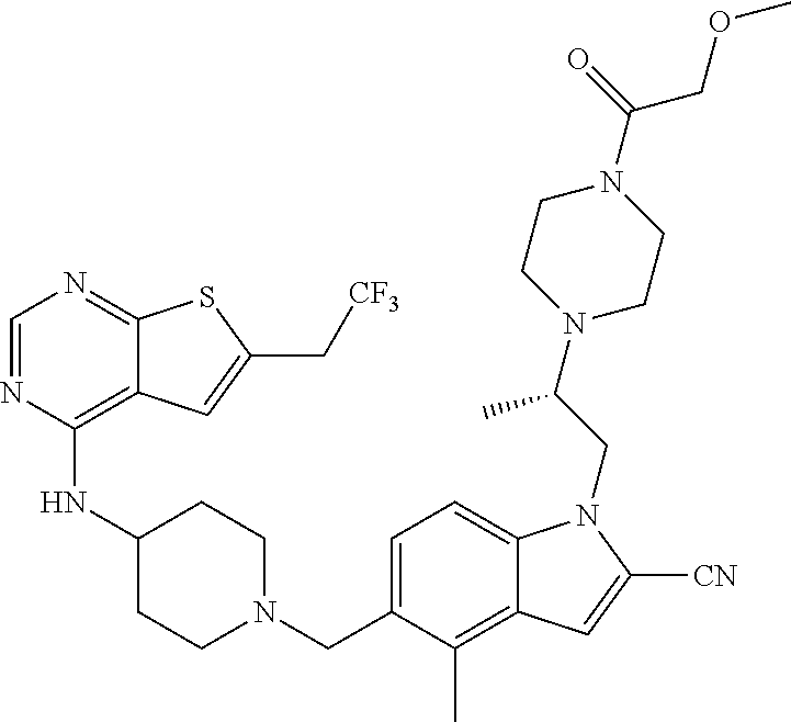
C1=NC(NC2CCN(CC3=CC=C4C(=C3C)C=C([CN])N4CC(N3CCN(C(=O)COC)CC3)C)CC2)=C2C(=N1)SC(C[CF3])=C2
